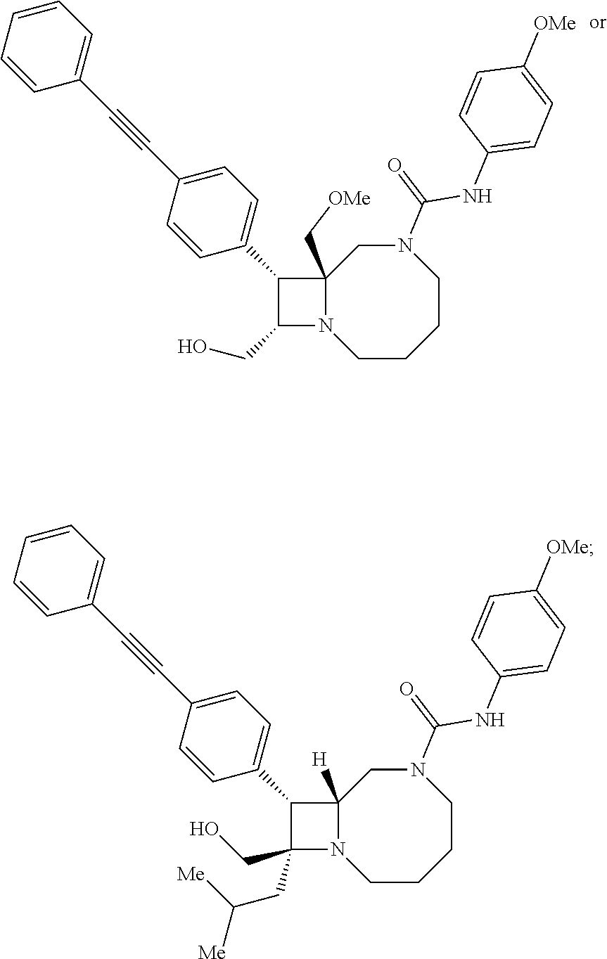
C12(C[OMe])N(CCCCN(C(=O)NC3=CC=C([OMe])C=C3)C1)C(CO)C2C1=CC=C(C#CC2=CC=CC=C2)C=C1.C12([H])N(CCCCN(C(=O)NC3=CC=C([OMe])C=C3)C1)C(CC([Me])[Me])(CO)C2C1=CC=C(C#CC2=CC=CC=C2)C=C1
